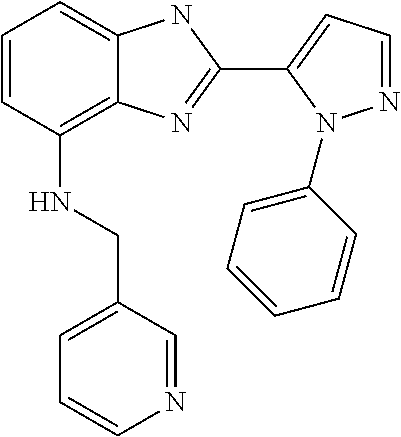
C1=CC(NCC2=CC=CN=C2)=C2C(=C1)NC(C1=CC=NN1C1=CC=CC=C1)=N2
